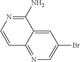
C1=C2C(=NC=C1Br)C=CN=C2N
